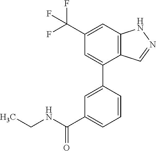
C12=C(C=C(C(F)(F)F)C=C1C1=CC(C(NCC)=O)=CC=C1)NN=C2
